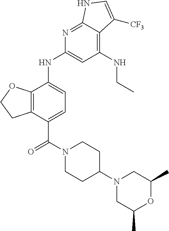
C12=C(C(NC3=CC(NCC)=C4C(=N3)NC=C4[CF3])=CC=C1C(=O)N1CCC(N3CC(C)OC(C)C3)CC1)OCC2
